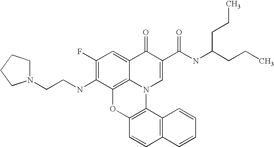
C1(F)=C(NCCN2CCCC2)C2=C3C(=C1)C(=O)C(C(NC(CCC)CCC)=O)=CN3C1=C(O2)C=CC2=C1C=CC=C2
